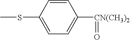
C1=CC(SC)=CC=C1[CN(CH3)2]=O
